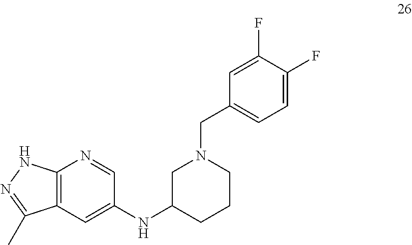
C12=C(C=C(NC3CCCN(CC4=CC=C(F)C(F)=C4)C3)C=N1)C(C)=NN2
